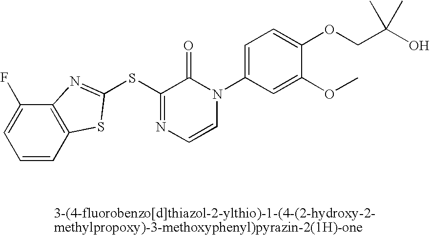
S(C1=NC=CN(C2=CC=C(OCC(O)(C)C)C(OC)=C2)C1=O)C1=NC2=C(C=CC=C2F)S1
